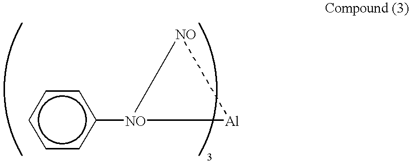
c1cc([NO]2[Al][NO]2)ccc1
